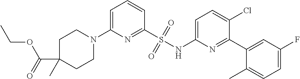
C1=C(N2CCC(C(=O)OCC)(C)CC2)N=C(S(NC2=CC=C(Cl)C(C3=CC(F)=CC=C3C)=N2)(=O)=O)C=C1
